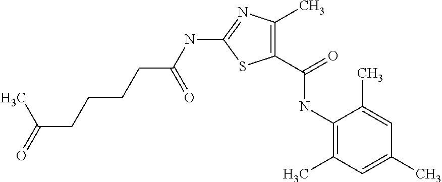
C1(NC(CCCCC(=O)C)=O)=NC(C)=C(C(=O)NC2=C(C)C=C(C)C=C2C)S1
